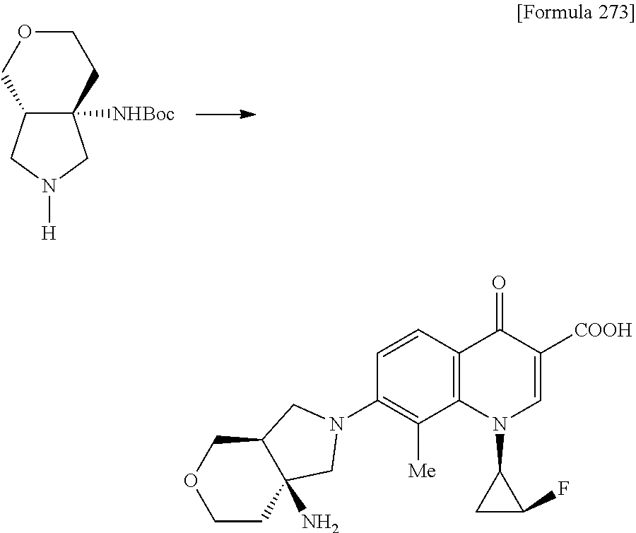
O1CCC2([NHBoc])C(C1)CN([H])C2.C12COCCC1(N)CN(C1=C([Me])C3=C(C=C1)C(=O)C([COOH])=CN3C1CC1F)C2
